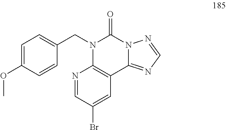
C1=CC(OC)=CC=C1CN1C2=C(C3=NC=NN3C1=O)C=C(Br)C=N2
